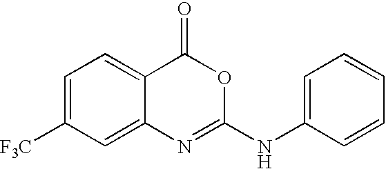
C1=C([F3C])C=C2C(=C1)C(=O)OC(NC1=CC=CC=C1)=N2
